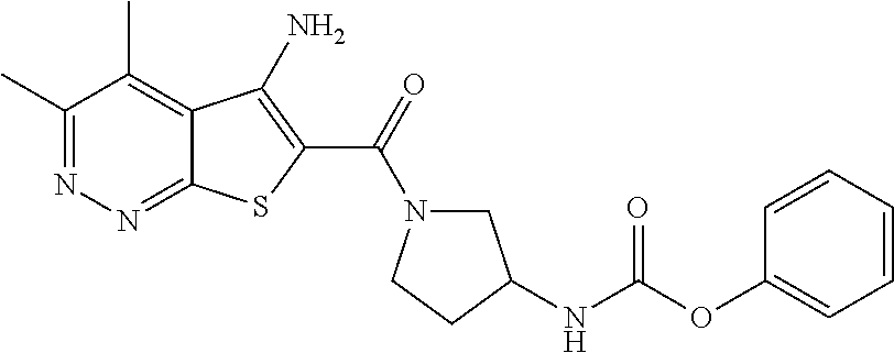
C1(C)=NN=C2C(=C1C)C(N)=C(C(=O)N1CC(NC(=O)OC3=CC=CC=C3)CC1)S2
